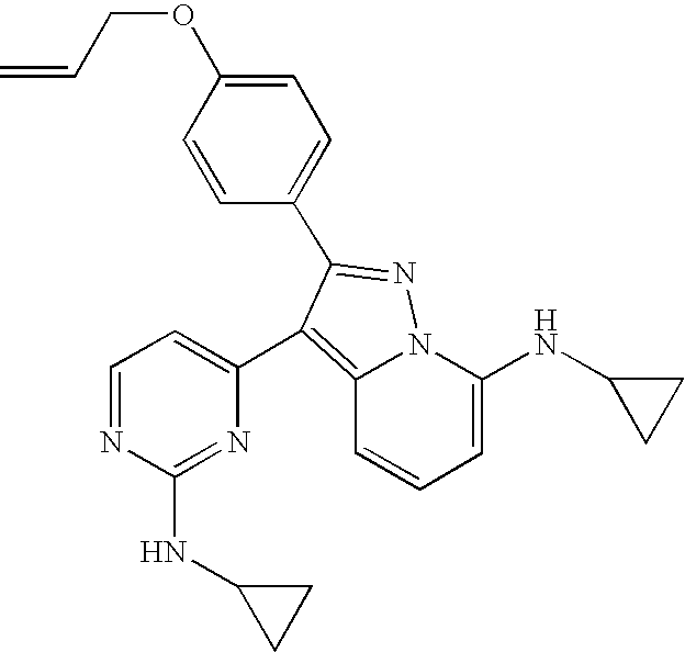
O(C1=CC=C(C2=NN3C(NC4CC4)=CC=CC3=C2C2=CC=NC(NC3CC3)=N2)C=C1)CC=C
